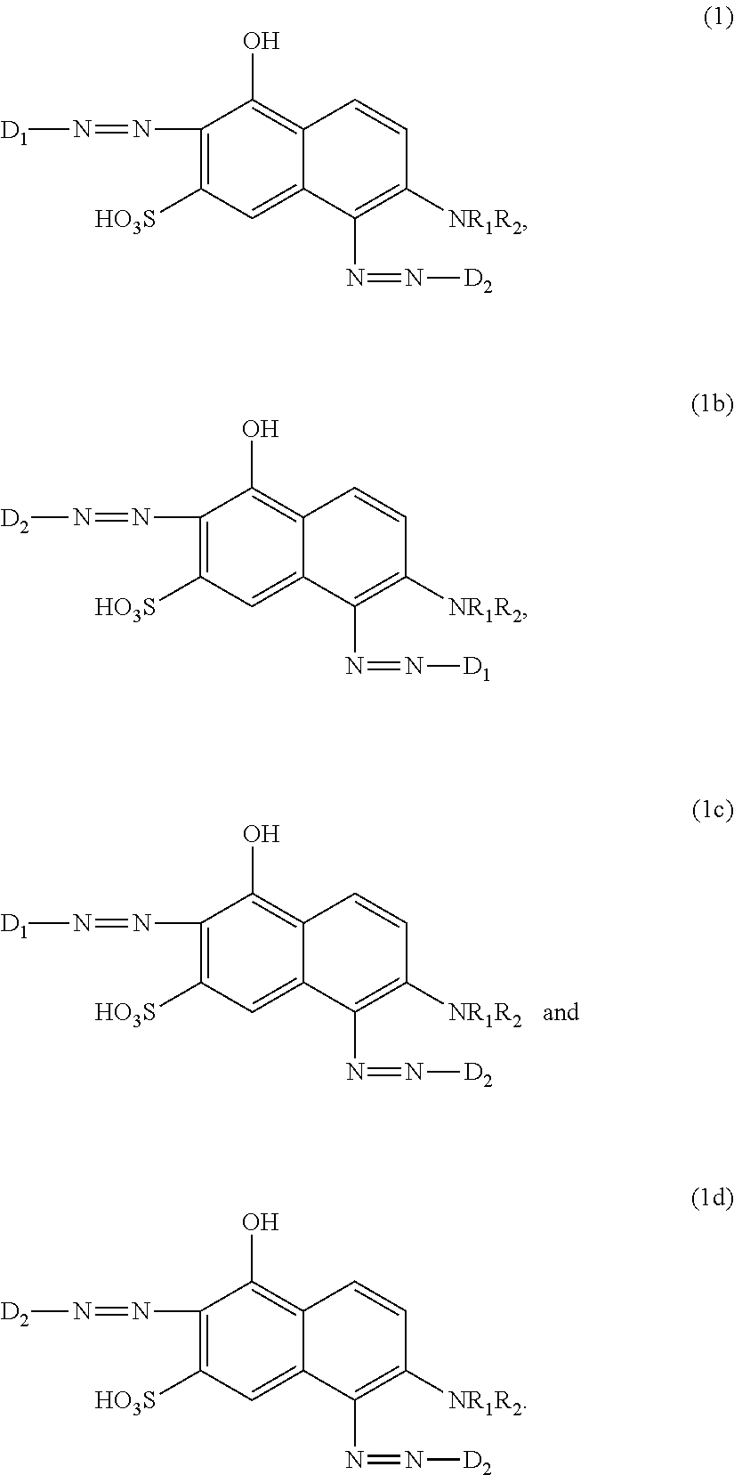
C1([HO3S])=C(N=N[D1])C(O)=C2C(=C1)C(N=N[D2])=C([NR1R2])C=C2.C1([HO3S])=C(N=N[D1])C(O)=C2C(=C1)C(N=N[D2])=C([NR1R2])C=C2.C1([HO3S])=C(N=N[D2])C(O)=C2C(=C1)C(N=N[D1])=C([NR1R2])C=C2.C1([HO3S])=C(N=N[D2])C(O)=C2C(=C1)C(N=N[D2])=C([NR1R2])C=C2
